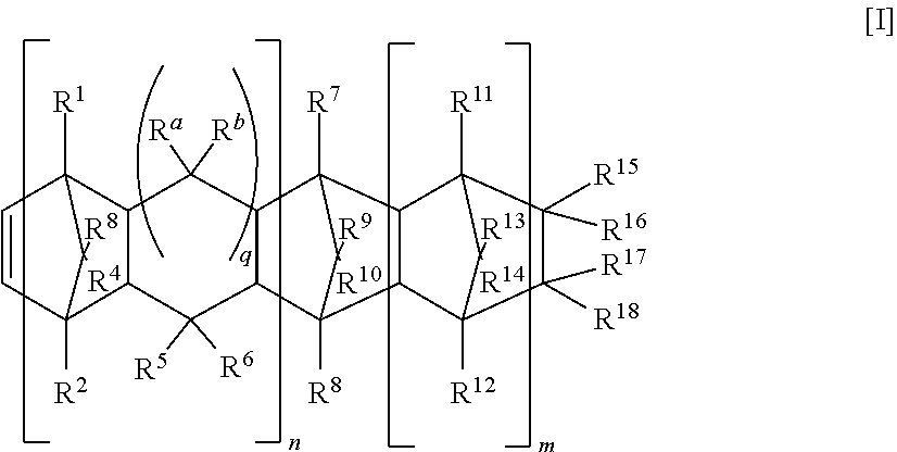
[R8]C1([R4])C2([R1])C=CC1([R2])C1C2C([Ra])([Rb])C2C(C3([R8])C4C5([R12])C([R13])([R14])C([R11])(C4C2([R7])C3([R9])[R10])C([R15])([R16])C5([R17])[R18])C1([R5])[R6]
